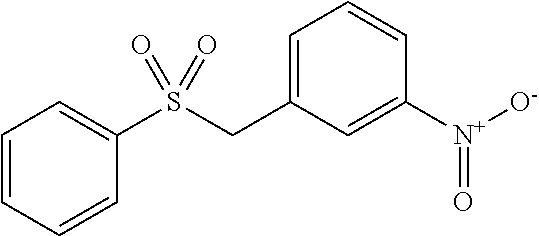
C1=C(CS(=O)(=O)C2=CC=CC=C2)C=C([N+]([O-])=O)C=C1
